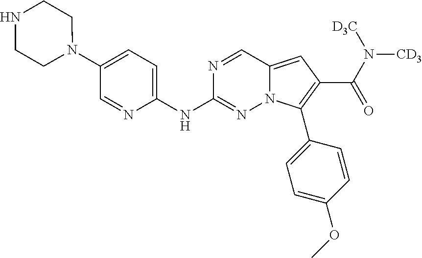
N1(C2=CC=C(NC3=NN4C(=CC(C(=O)N([CD3])[D3C])=C4C4=CC=C(OC)C=C4)C=N3)N=C2)CCNCC1
